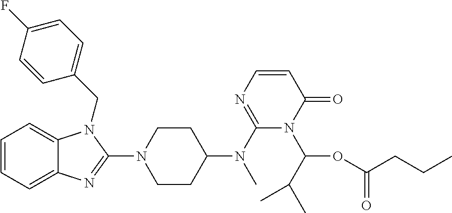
C1=CC=C2C(=C1)N(CC1=CC=C(F)C=C1)C(N1CCC(N(C3=NC=CC(=O)N3C(OC(CCC)=O)C(C)C)C)CC1)=N2
